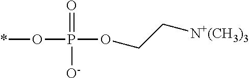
*OP(OCC[N+(CH3)3])(=O)[O-]
